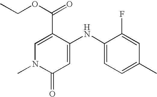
C1(C(=O)OCC)=CN(C)C(=O)C=C1NC1=CC=C(C)C=C1F
